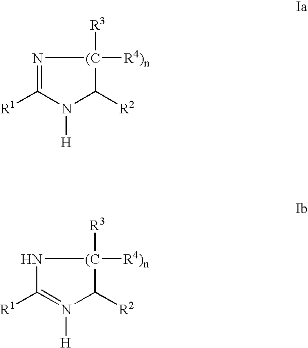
N1=C([R1])N([H])C([R2])[(C]1([R3])[R4)n].N1C([R1])=N([H])C([R2])[(C]1([R3])[R4)n]
